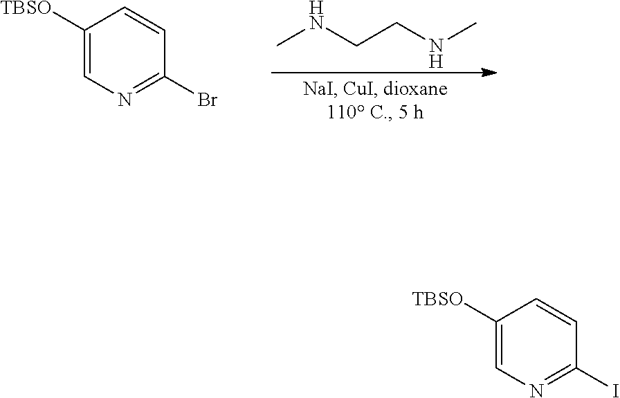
C1([TBSO])=CN=C(Br)C=C1.CNCCNC.C1([TBSO])=CN=C(I)C=C1
